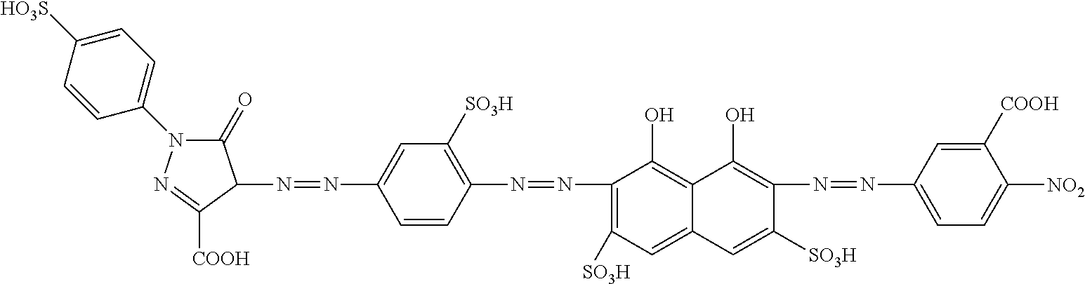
C1(=O)N(C2=CC=C([HO3S])C=C2)N=C([COOH])C1N=NC1=CC([SO3H])=C(N=NC2=C([SO3H])C=C3C(=C2O)C(O)=C(N=NC2=CC=C([NO2])C([COOH])=C2)C([SO3H])=C3)C=C1
